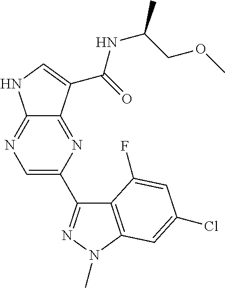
C12=NC=C(C3=NN(C)C4=C3C(F)=CC(Cl)=C4)N=C1C(C(=O)NC(COC)C)=CN2
